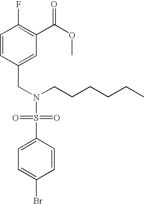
C1=CC(CN(S(=O)(=O)C2=CC=C(Br)C=C2)CCCCCC)=CC(C(OC)=O)=C1F
